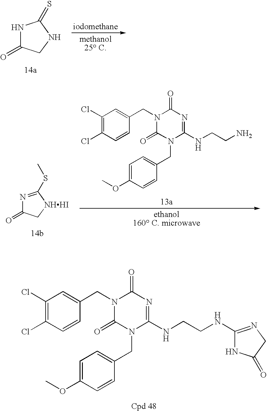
N1C(=O)CNC1=S.C(N1C(=O)N(CC2=CC=C(OC)C=C2)C(NCCNC2=NCC(=O)N2)=NC1=O)C1=CC(Cl)=C(Cl)C=C1.N1=C(SC)[NHHI]CC1=O.C(N1C(=O)N(CC2=CC=C(OC)C=C2)C(NCCN)=NC1=O)C1=CC(Cl)=C(Cl)C=C1
